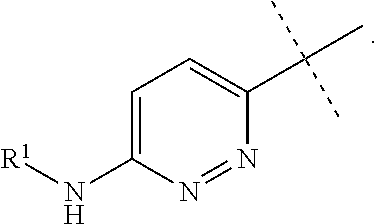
C1=C(N[R1])N=NC(C(C)(C)C)=C1
